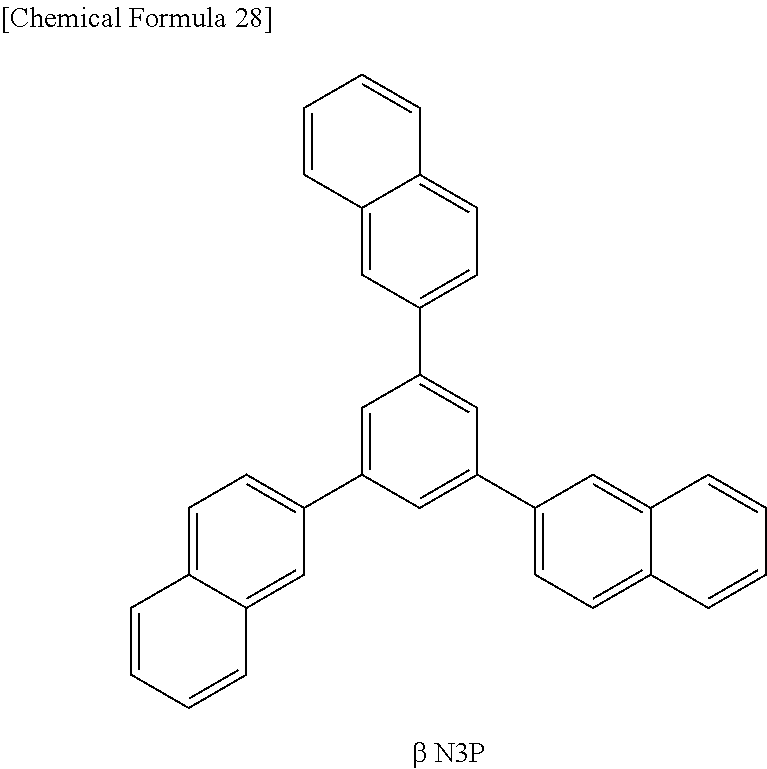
C1=CC2=CC(C3=CC(C4=CC=C5C(=C4)C=CC=C5)=CC(C4=CC=C5C(=C4)C=CC=C5)=C3)=CC=C2C=C1
